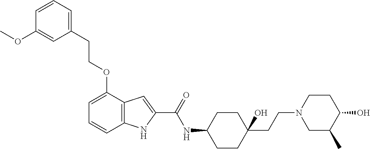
C12=C(C(OCCC3=CC=CC(OC)=C3)=CC=C1)C=C(C(=O)NC1CCC(CCN3CC(C)C(O)CC3)(O)CC1)N2
